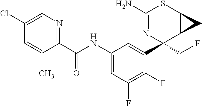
C1(N)=NC(C2=CC(NC(C3=NC=C(Cl)C=C3C)=O)=CC(F)=C2F)(CF)C2C(S1)C2
